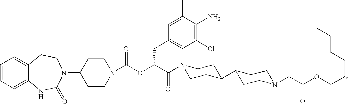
C1=CC=C2C(=C1)CCN(C1CCN(C(OC(C(=O)N3CCC(C4CCN(CC(OCCCCCC)=O)CC4)CC3)CC3=CC(Cl)=C(N)C(C)=C3)=O)CC1)C(=O)N2
